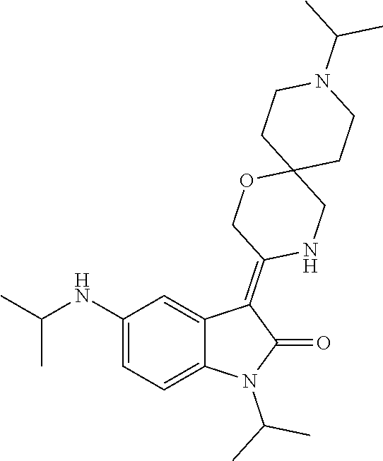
C1(NC(C)C)=CC=C2C(=C1)C(=C1NCC3(OC1)CCN(C(C)C)CC3)C(=O)N2C(C)C
